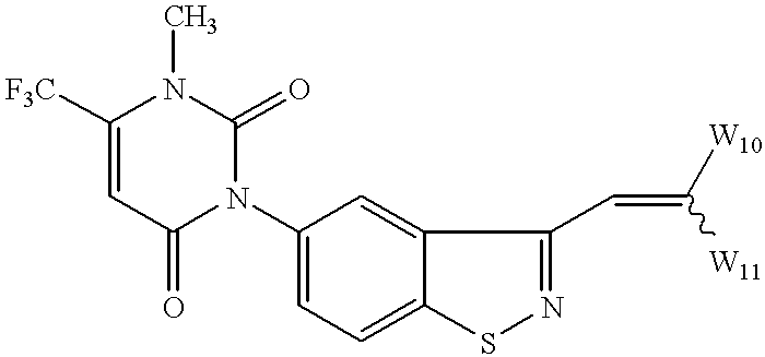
C1([F3C])=CC(=O)N(C2=CC=C3C(=C2)C(C=C([W10])[W11])=NS3)C(=O)N1C
